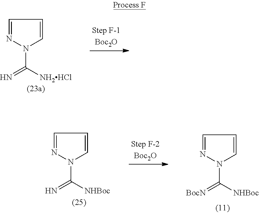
N1=CC=CN1C([NH2HCl])=N.N1=CC=CN1C([NHBoc])=N.N1=CC=CN1C([NHBoc])=[BocN]
